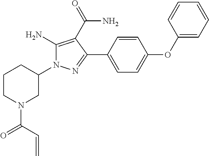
C1CN(C(=O)C=C)CC(N2C(N)=C(C(N)=O)C(C3=CC=C(OC4=CC=CC=C4)C=C3)=N2)C1
